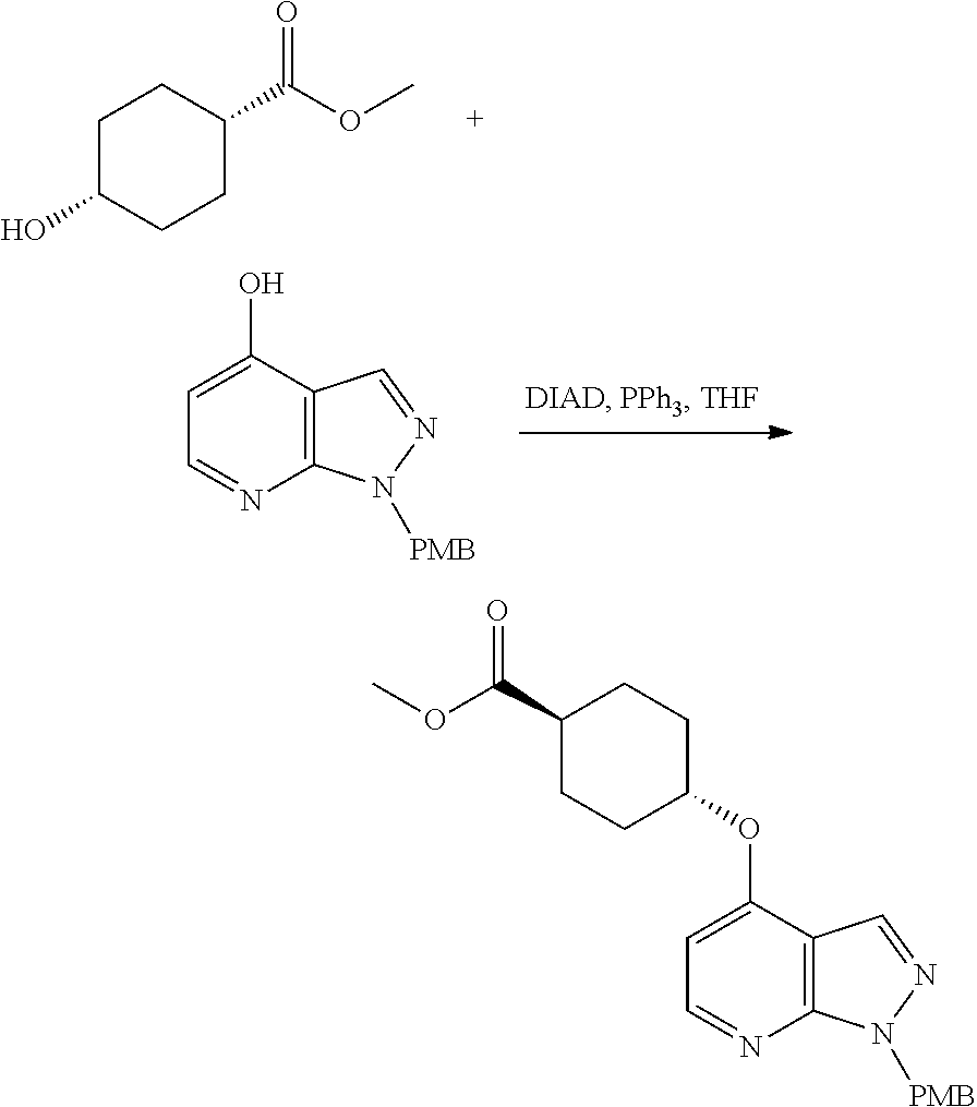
C1C(O)CCC(C(OC)=O)C1.OC1=CC=NC2=C1C=NN2[PMB].C1(OC2=CC=NC3=C2C=NN3[PMB])CCC(C(OC)=O)CC1
